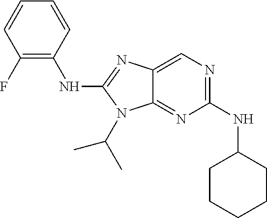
C1(NC2CCCCC2)=NC=C2C(=N1)N(C(C)C)C(NC1=C(F)C=CC=C1)=N2
